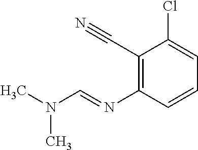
C1(C#N)=C(N=CN(C)C)C=CC=C1Cl
